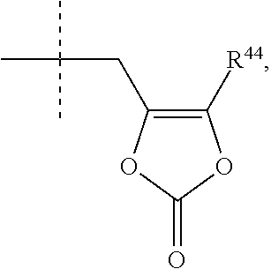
CC(C)(C)CC1=C([R44])OC(=O)O1
